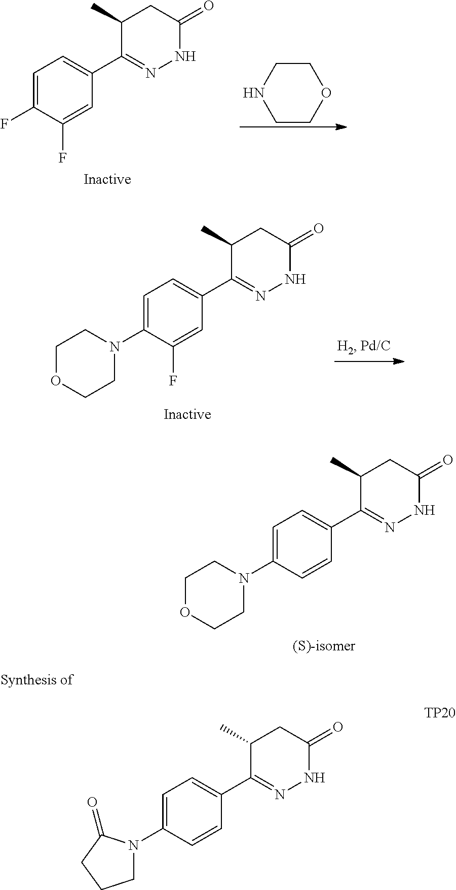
C1=C(F)C(F)=CC(C2=NNC(=O)CC2C)=C1.C1CNCCO1.C1=C(N2CCOCC2)C(F)=CC(C2=NNC(=O)CC2C)=C1.C1=C(N2CCOCC2)C=CC(C2=NNC(=O)CC2C)=C1.C1=C(N2CCCC2=O)C=CC(C2=NNC(=O)CC2C)=C1
